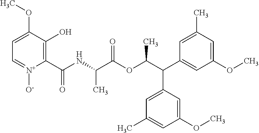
C1=C(OC)C(O)=C(C(NC(C(OC(C(C2=CC(OC)=CC(C)=C2)C2=CC(C)=CC(OC)=C2)C)=O)C)=O)[N+]([O-])=C1
